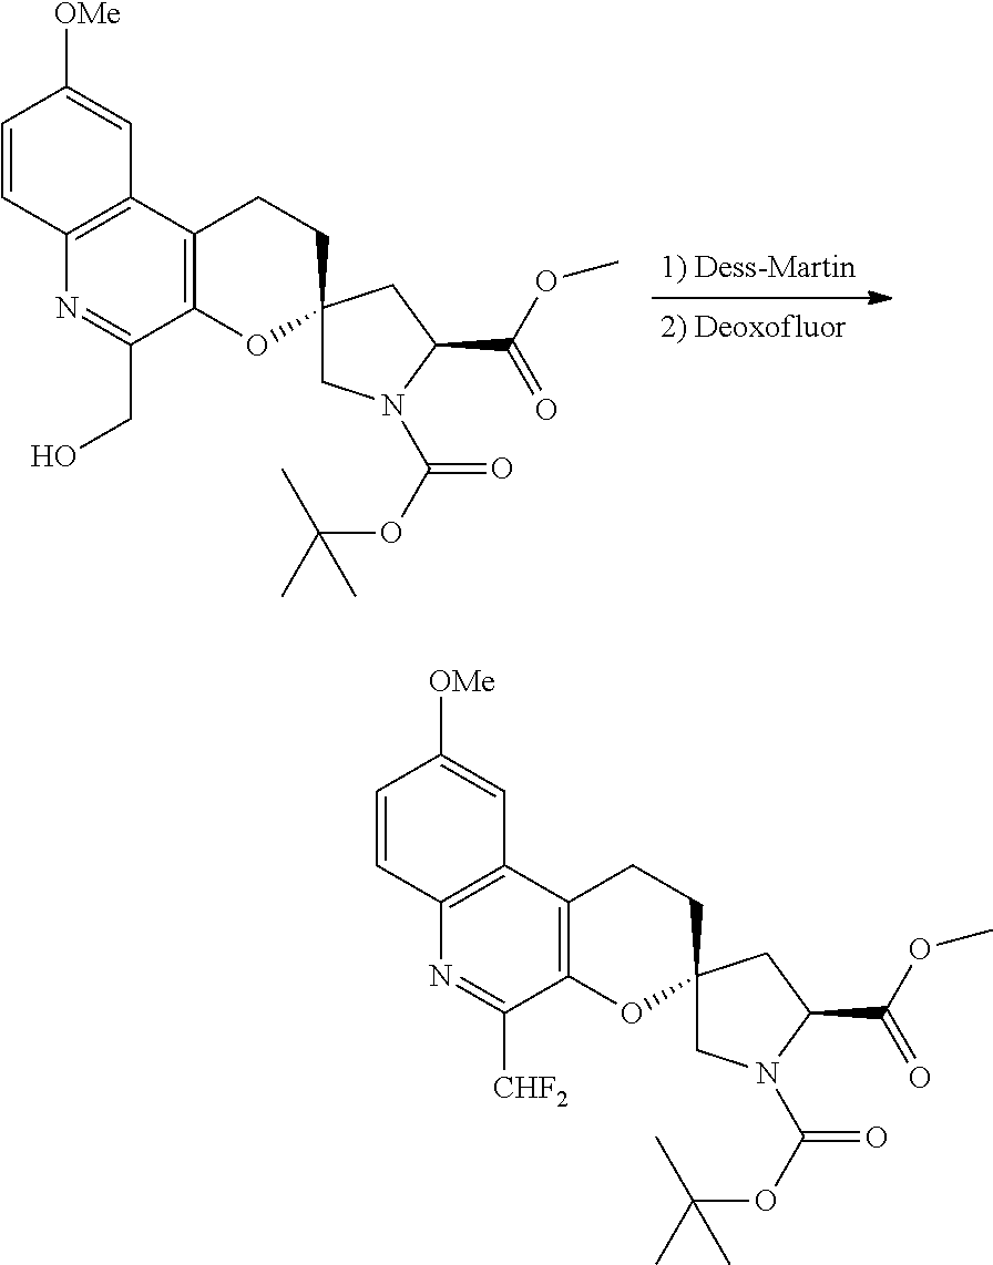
C1=CC2=C(C=C1[OMe])C1=C(C(CO)=N2)OC2(CC1)CN(C(OC(C)(C)C)=O)C(C(OC)=O)C2.C1=CC2=C(C=C1[OMe])C1=C(C([CHF2])=N2)OC2(CC1)CN(C(OC(C)(C)C)=O)C(C(OC)=O)C2
